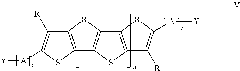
C12=C(SC([A][Y])=C1[R])C1=C(S2)C2=C(S1)C([R])=C([A][Y])S2
